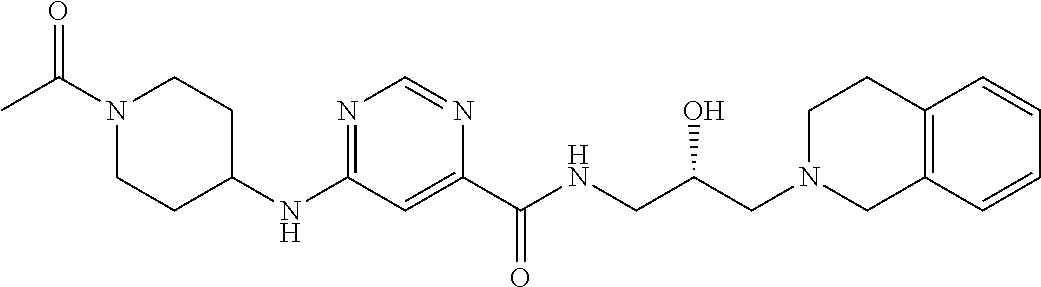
C1(NC2CCN(C(C)=O)CC2)=NC=NC(C(NCC(CN2CCC3=C(C2)C=CC=C3)O)=O)=C1
